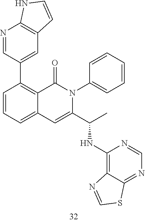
N1=CC(C2=C3C(=CC=C2)C=C(C(C)NC2=C4C(=NC=N2)SC=N4)N(C2=CC=CC=C2)C3=O)=CC2=C1NC=C2
